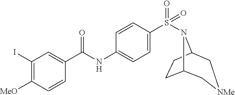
C1=CC(S(=O)(=O)N2C3CCC2C[NMe]C3)=CC=C1NC(=O)C1=CC(I)=C([MeO])C=C1
